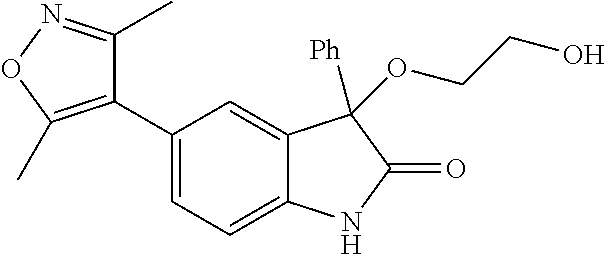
C1(C2=CC=C3C(=C2)C([Ph])(OCCO)C(=O)N3)=C(C)ON=C1C
